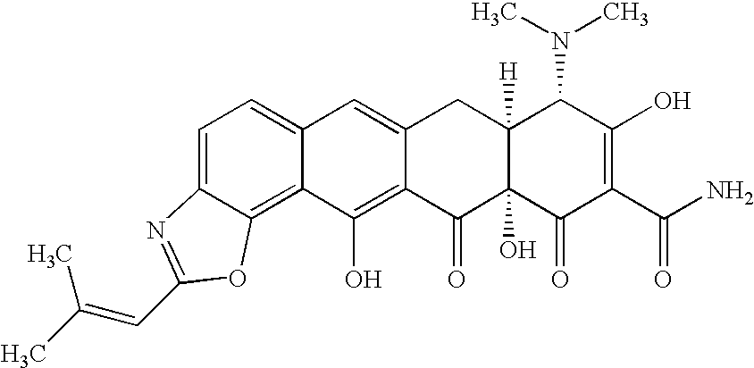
C1=C2C(=C3C(=C1)C=C1C(=C3O)C(=O)C3(O)C([H])(C1)C(N(C)C)C(O)=C(C(N)=O)C3=O)OC(C=C(C)C)=N2
